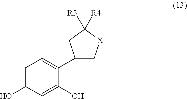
C1=C(O)C=C(O)C(C2C[X]C([R4])([R3])C2)=C1
